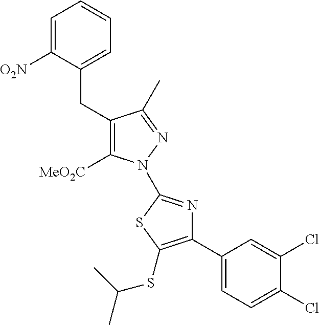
C1=C([O2N])C(CC2=C([MeO2C])N(C3=NC(C4=CC=C(Cl)C(Cl)=C4)=C(SC(C)C)S3)N=C2C)=CC=C1
